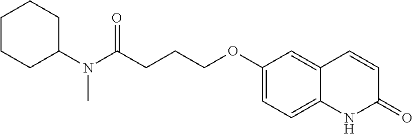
C1CCC(N(C(CCCOC2=CC=C3C(=C2)C=CC(=O)N3)=O)C)CC1
